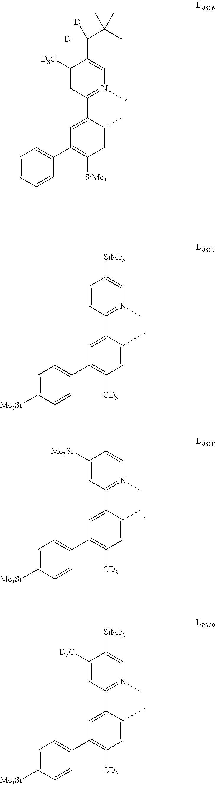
C1([D3C])=CC(C2=CC(C3=CC=CC=C3)=C([SiMe3])C=C2C)=N(C)C=C1C([D])([D])C(C)(C)C.C1=CC(C2=CC(C3=CC=C([Me3Si])C=C3)=C([CD3])C=C2C)=N(C)C=C1[SiMe3].C1([Me3Si])=CC(C2=CC(C3=CC=C([Me3Si])C=C3)=C([CD3])C=C2C)=N(C)C=C1.C1([D3C])=CC(C2=CC(C3=CC=C([Me3Si])C=C3)=C([CD3])C=C2C)=N(C)C=C1[SiMe3]
